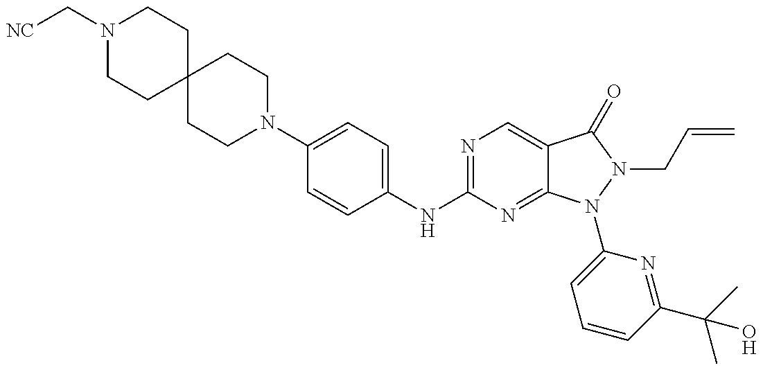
N1(C[NC])CCC2(CC1)CCN(C1=CC=C(NC3=NC=C4C(=N3)N(C3=CC=CC(C(C)(C)O)=N3)N(CC=C)C4=O)C=C1)CC2
